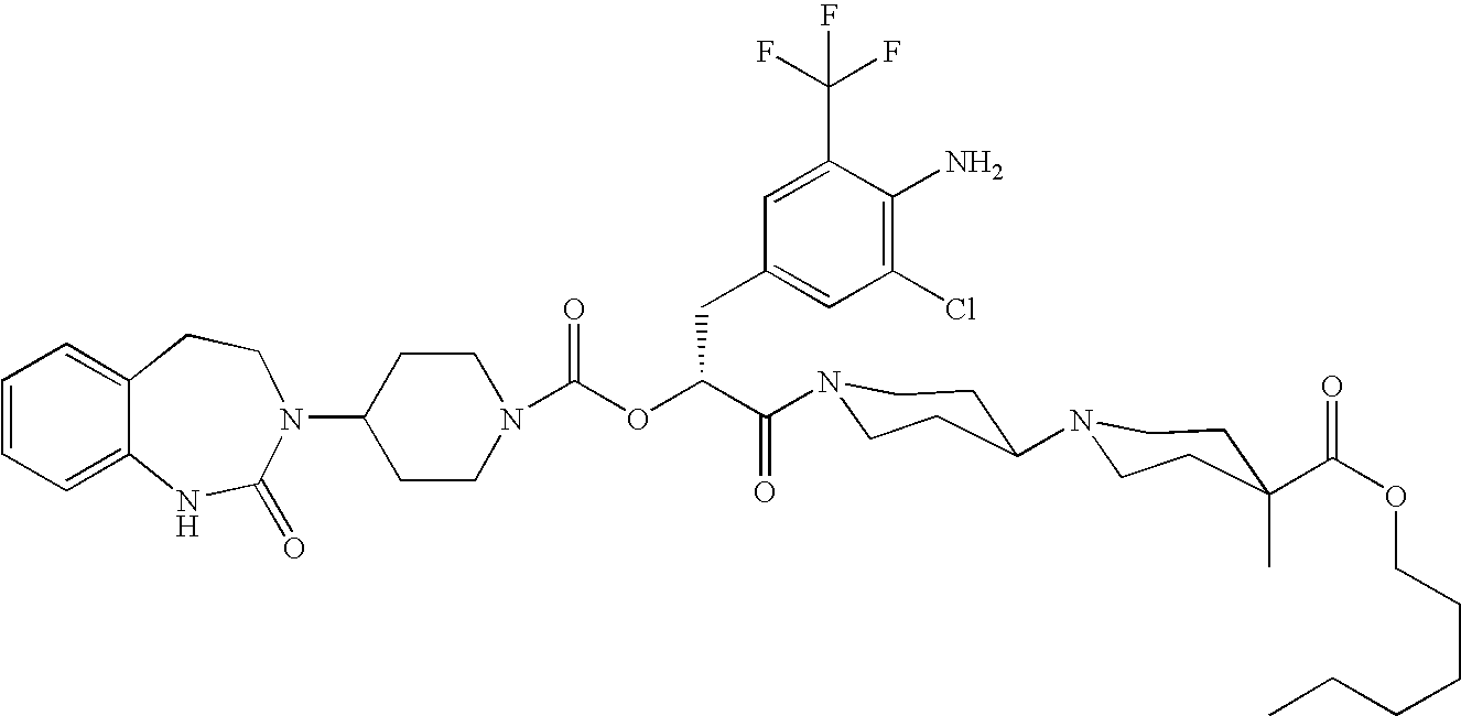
C1(N2C(=O)NC3=CC=CC=C3CC2)CCN(C(OC(C(=O)N2CCC(N3CCC(C(OCCCCCC)=O)(C)CC3)CC2)CC2=CC(Cl)=C(N)C(C(F)(F)F)=C2)=O)CC1
